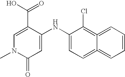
C1(C(=O)O)=CN(C)C(=O)C=C1NC1=CC=C2=CC=CC=C2=C1Cl
